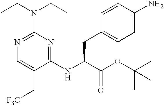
N1=C(N(CC)CC)N=C(NC(CC2=CC=C(N)C=C2)C(OC(C)(C)C)=O)C(C[F3C])=C1
